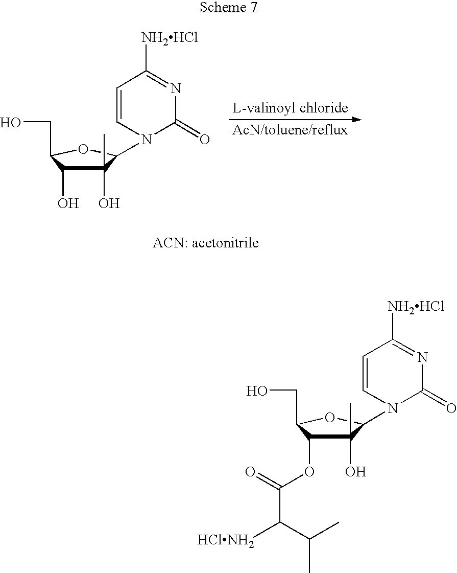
C1(O)(C)C(O)C(CO)OC1N1C=CC([NH2HCl])=NC1=O.C1(C)(O)C(OC(=O)C([HClNH2])C(C)C)C(CO)OC1N1C(=O)N=C([NH2HCl])C=C1
